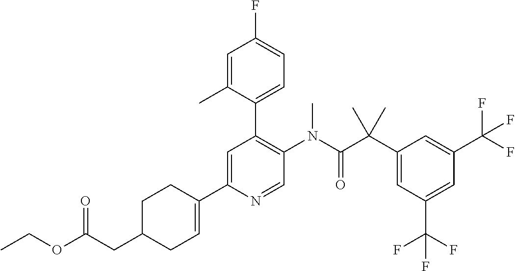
C1=C(C2=CCC(CC(OCC)=O)CC2)N=CC(N(C(C(C2=CC(C(F)(F)F)=CC(C(F)(F)F)=C2)(C)C)=O)C)=C1C1=CC=C(F)C=C1C
